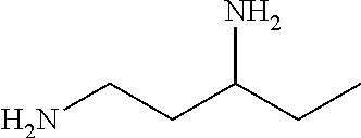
NC(CC)CCN
